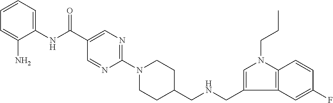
C1=C(N)C(NC(C2=CN=C(N3CCC(CNCC4=CN(CCC)C5=C4C=C(F)C=C5)CC3)N=C2)=O)=CC=C1
